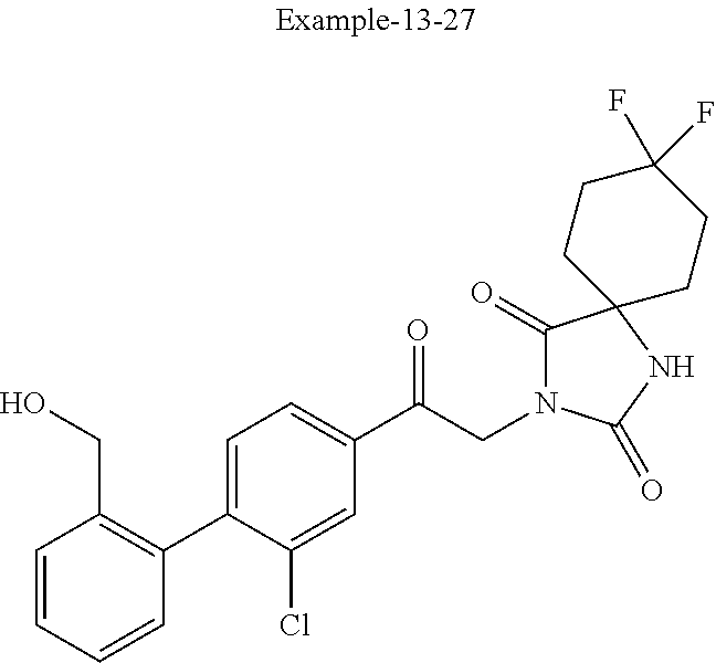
C1=CC=CC(C2=CC=C(C(CN3C(=O)C4(NC3=O)CCC(F)(F)CC4)=O)C=C2Cl)=C1CO
